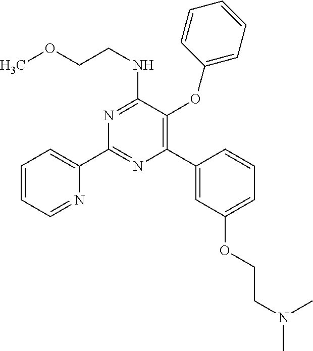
C1(C2=CC(OCCN(C)C)=CC=C2)=C(OC2=CC=CC=C2)C(NCCOC)=NC(C2=CC=CC=N2)=N1
